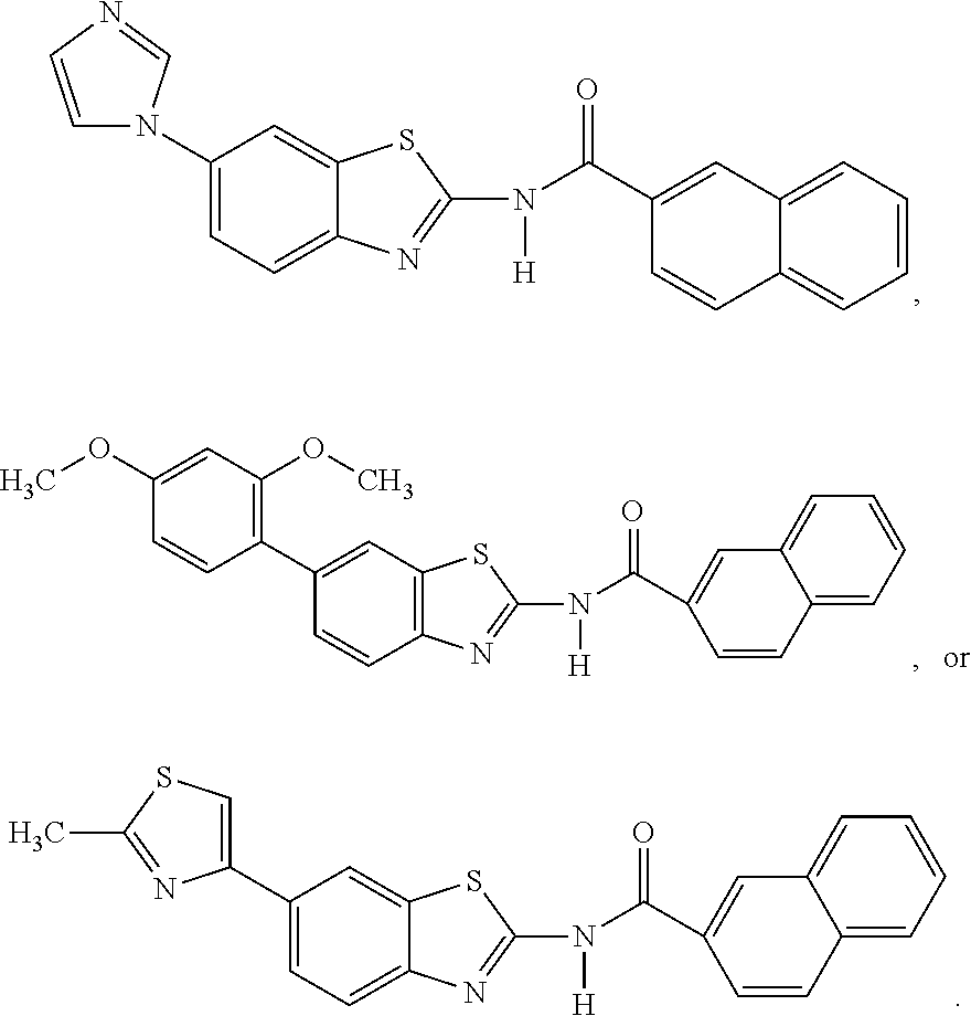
C12=CC=CC=C1C=CC(C(N([H])C1=NC3=CC=C(N4C=CN=C4)C=C3S1)=O)=C2.C1(C(N([H])C2=NC3=C(S2)C=C(C2=C(OC)C=C(OC)C=C2)C=C3)=O)=CC2=CC=CC=C2C=C1.C1(C(N([H])C2=NC3=CC=C(C4=CSC(C)=N4)C=C3S2)=O)=CC2=CC=CC=C2C=C1
